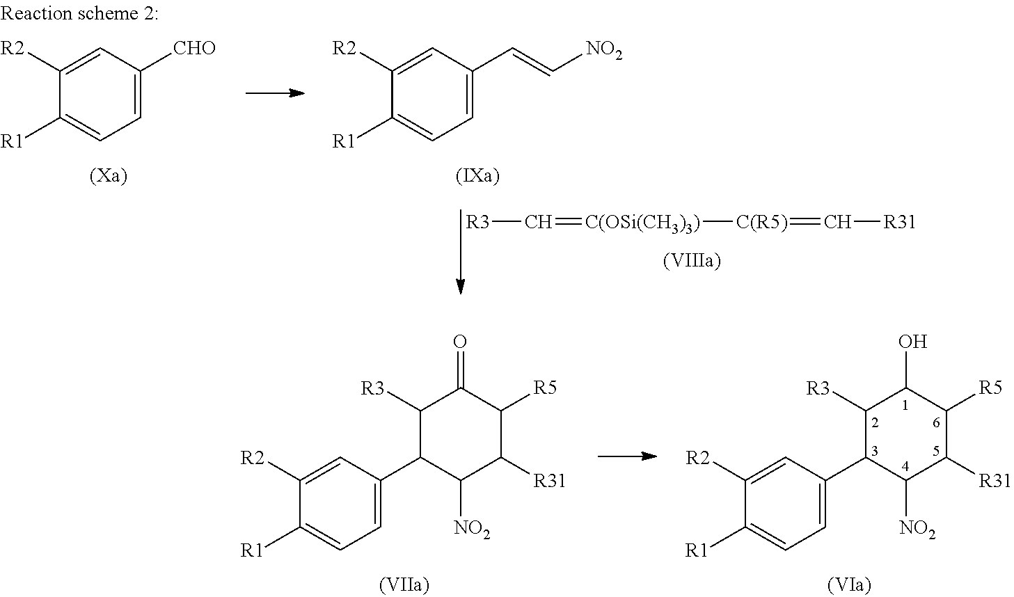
C1=C([CHO])C=C([R2])C([R1])=C1.C1=C(C=C[NO2])C=C([R2])C([R1])=C1.[R3]C=[C(OSi(CH3)3)][C(R5)]=C[R31].C1=C(C2C([NO2])C([R31])C([R5])C(O)C2[R3])C=C([R2])C([R1])=C1.C1=C(C2C([NO2])C([R31])C([R5])C(=O)C2[R3])C=C([R2])C([R1])=C1
